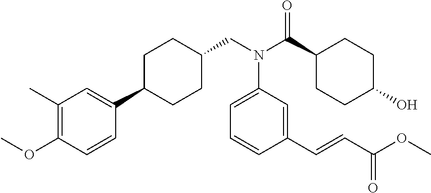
C(N(C(C1CCC(O)CC1)=O)C1=CC=CC(C=CC(=O)OC)=C1)C1CCC(C2=CC(C)=C(OC)C=C2)CC1
